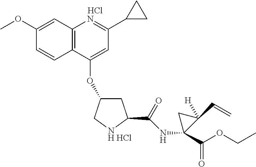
C1C(OC2=CC(C3CC3)=NC3=C2C=CC(OC)=C3)C[NH HCl]C1C(=O)NC1(C(OCC)=O)C(C=C)([H])C1.Cl
